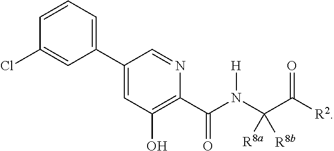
C1(C2=CC=CC(Cl)=C2)=CC(O)=C(C(=O)N(C(C([R2])=O)([R8a])[R8b])[H])N=C1
